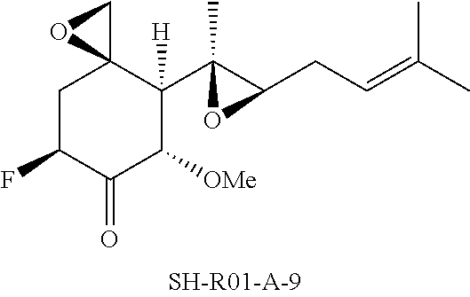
C1C(F)C(=O)C([OMe])C(C2(C)C(CC=C(C)C)O2)([H])C12CO2
